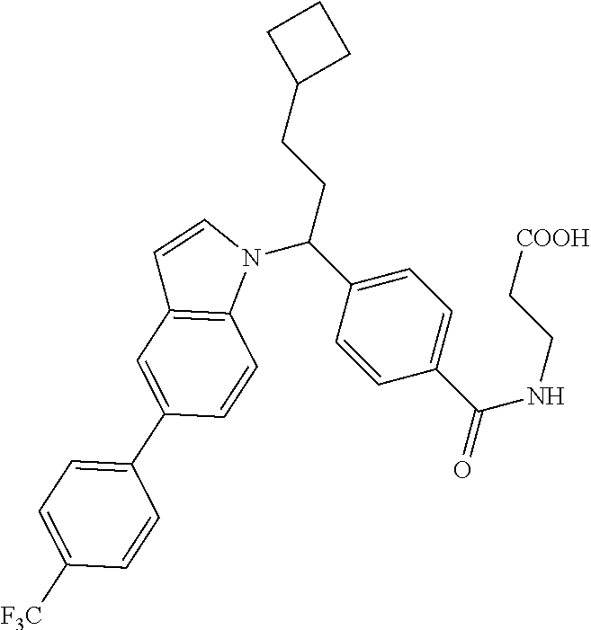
C1(C(NCC[COOH])=O)=CC=C(C(N2C=CC3=C2C=CC(C2=CC=C([F3C])C=C2)=C3)CCC2CCC2)C=C1
